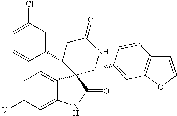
C1=C(Cl)C=C2C(=C1)C1(C(=O)N2)C(C2=CC(Cl)=CC=C2)CC(=O)NC1C1=CC2=C(C=C1)C=CO2
